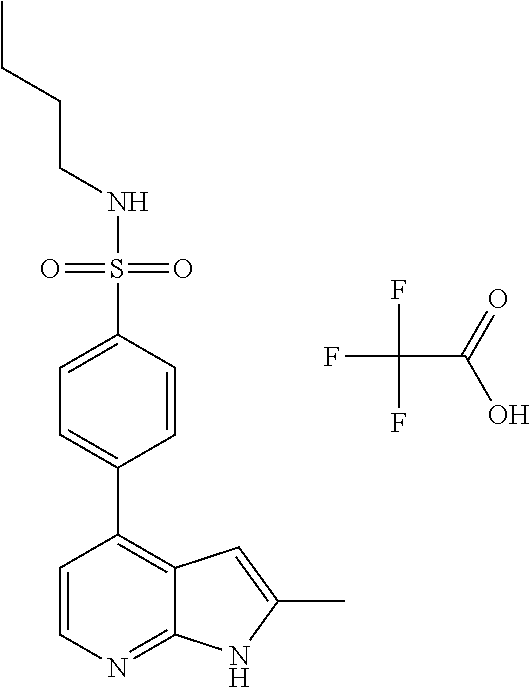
N(S(=O)(=O)C1=CC=C(C2=C3C(=NC=C2)NC(C)=C3)C=C1)CCCC.FC(C(=O)O)(F)F
